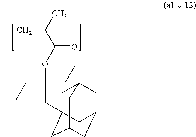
CCC(C)(C)C(OC(CC12CC3CC(CC(C1)C3)C2)(CC)CC)=O
